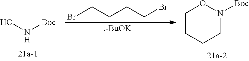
BrCCCCBr.[t-BuOK].N([Boc])O.C1CCCN([Boc])O1
